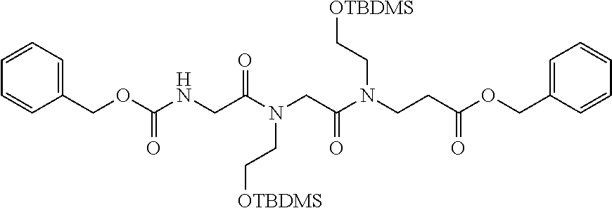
N(CC(N(CCC(OCC1=CC=CC=C1)=O)CC[OTBDMS])=O)(CC[OTBDMS])C(CNC(OCC1=CC=CC=C1)=O)=O
